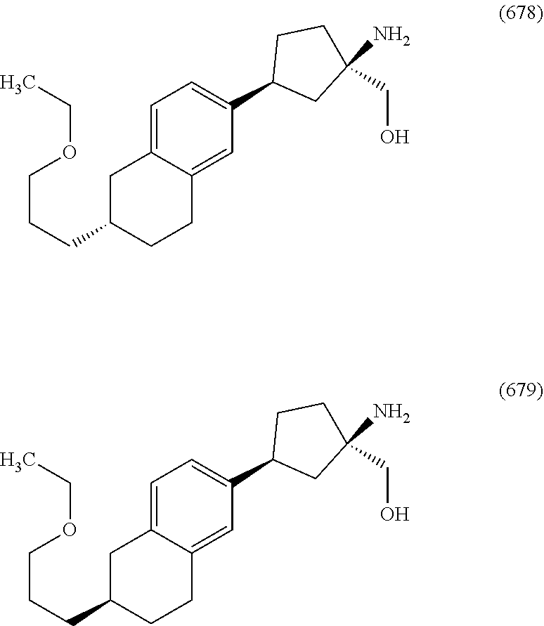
C(CCC1CC2=CC=C(C3CC(N)(CO)CC3)C=C2CC1)OCC.C(CCC1CC2=CC=C(C3CC(N)(CO)CC3)C=C2CC1)OCC
